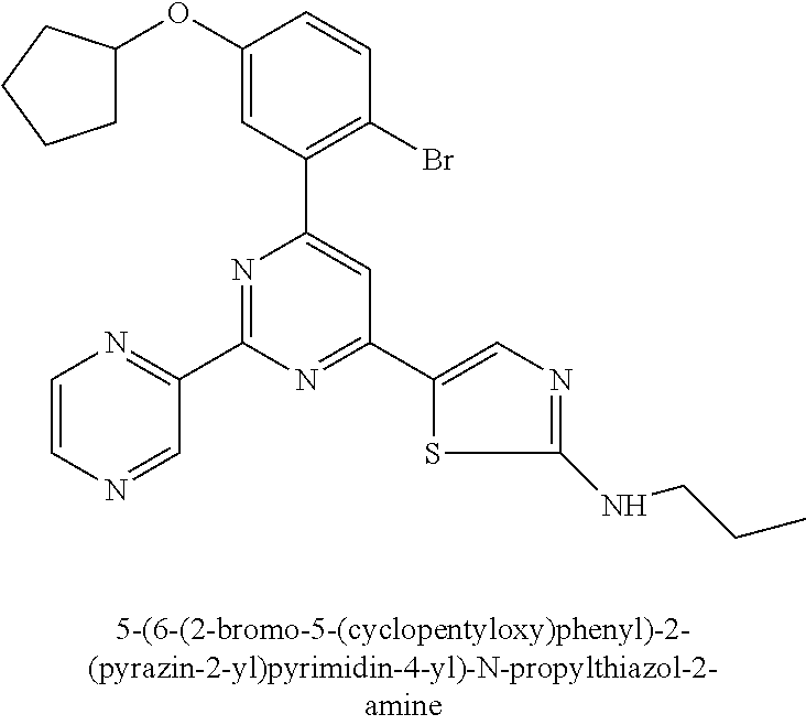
C1(OC2CCCC2)=CC(C2=CC(C3=CN=C(NCCC)S3)=NC(C3=NC=CN=C3)=N2)=C(Br)C=C1
